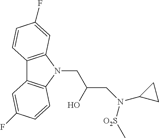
C12=C(N(CC(CN([O2S]C)C3CC3)O)C3=C1C=C(F)C=C3)C=C(F)C=C2
